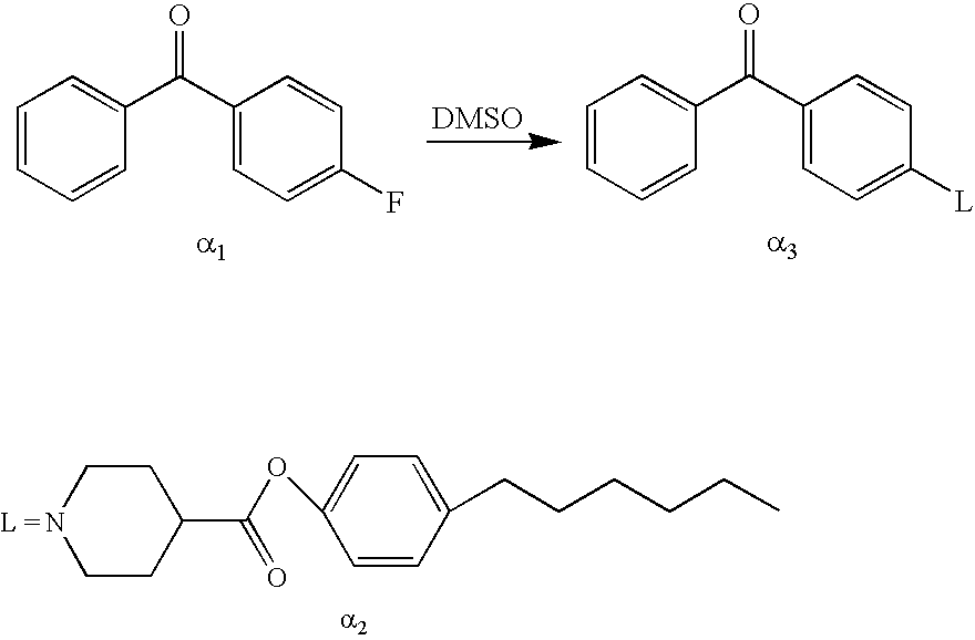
C1CC(C(=O)OC2=CC=C(CCCCCC)C=C2)CCN1.C1=CC=CC(C(C2=CC=C(F)C=C2)=O)=C1.C1=CC=CC(C(C2=CC=C([L])C=C2)=O)=C1
